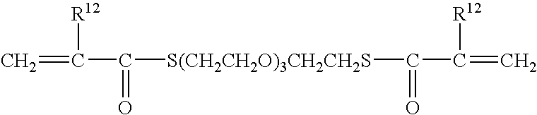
C=C(C(=O)[S(CH2CH2O)3CH2CH2S]C(C(=C)[R12])=O)[R12]
